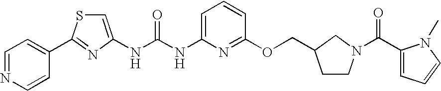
N(C(NC1=CC=CC(OCC2CCN(C(C3=CC=CN3C)=O)C2)=N1)=O)C1=CSC(C2=CC=NC=C2)=N1
